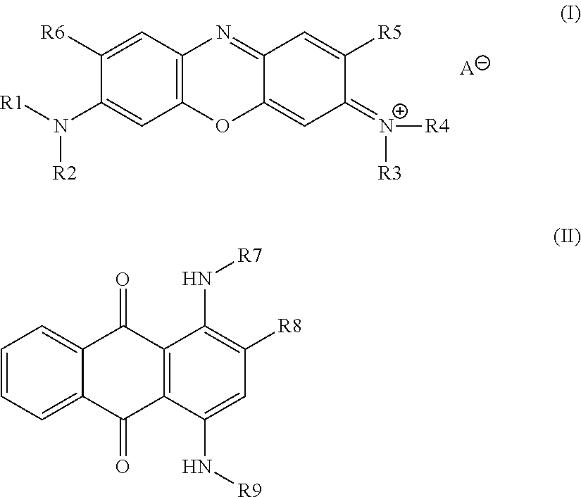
[R1]N(C1=CC2=C(C=C1[R6])N=C1C(=CC(=[N+]([R4])[R3])C([R5])=C1)O2)[R2].[A].C1=CC=C2C(=C1)C(=O)C1=C(C2=O)C(N[R9])=CC([R8])=C1N[R7]
